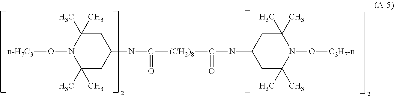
C1(C)(C)CC(NC([(CH2)8]C(NC2CC(C)(C)N(O[n-H7C3])C(C)(C)C2)=O)=O)CC(C)(C)N1O[C3H7-n]
